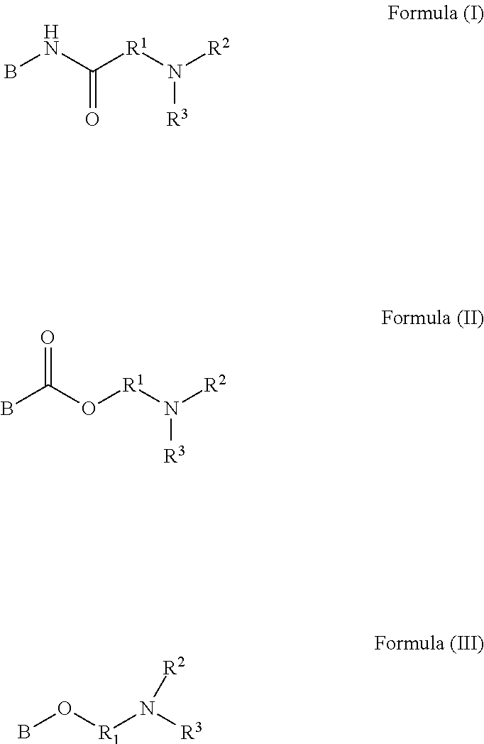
BNC([R1]N([R2])[R3])=O.BC(O[R1]N([R2])[R3])=O.BO[R1]N([R3])[R2]
